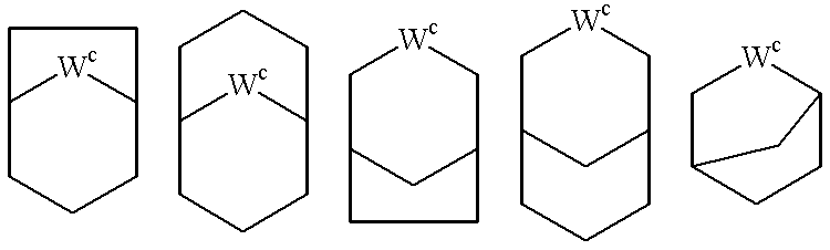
C12CCCC([Wc]1)CC2.C12CCCC([Wc]1)CCC2.C12C[Wc]CC(C1)CC2.C12C[Wc]CC(C1)CCC2.C1C2CCC([Wc]1)C2
